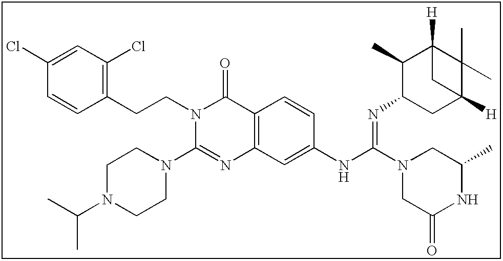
C1(Cl)=CC(Cl)=C(CCN2C(N3CCN(C(C)C)CC3)=NC3=C(C2=O)C=CC(NC(=NC2CC4([H])C(C)(C)C([H])(C2C)C4)N2CC(=O)NC(C)C2)=C3)C=C1
